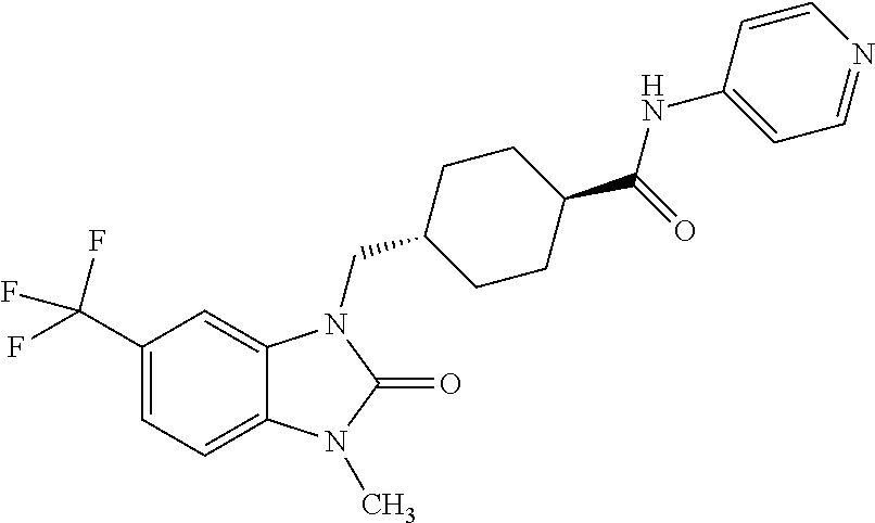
C1(C(F)(F)F)=CC=C2C(=C1)N(CC1CCC(C(=O)NC3=CC=NC=C3)CC1)C(=O)N2C
